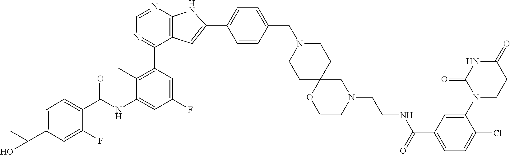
C1(C2=NC=NC3=C2C=C(C2=CC=C(CN4CCC5(CC4)OCCN(CCNC(C4=CC=C(Cl)C(N6CCC(=O)NC6=O)=C4)=O)C5)C=C2)N3)=C(C)C(NC(C2=CC=C(C(O)(C)C)C=C2F)=O)=CC(F)=C1
